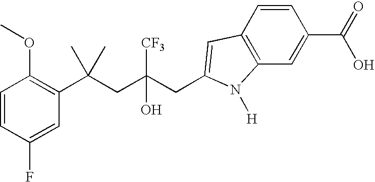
C1=CC(F)=CC(C(CC([CF3])(O)CC2=CC3=C(C=C(C(=O)O)C=C3)N2[H])(C)C)=C1OC
